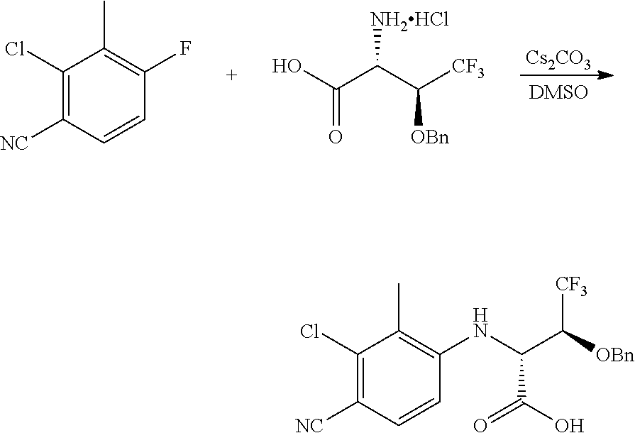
[Cs2CO3].C1(Cl)=C([NC])C=CC(F)=C1C.OC(C(C([CF3])[OBn])[NH2HCl])=O.C1(Cl)=C([NC])C=CC(NC(C([OBn])[CF3])C(O)=O)=C1C
